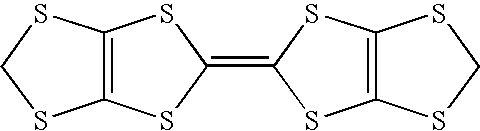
C12=C(SCS1)SC(=C1SC3=C(S1)SCS3)S2
